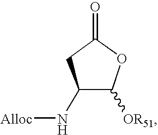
C1(N[Alloc])C([OR51])OC(=O)C1
